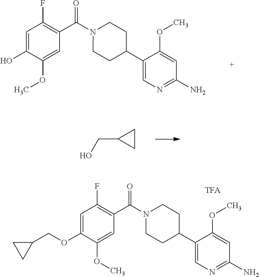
N1=C(N)C=C(OC)C(C2CCN(C(C3=C(F)C=C(O)C(OC)=C3)=O)CC2)=C1.C(C1CC1)O.C1=C(C2CCN(C(C3=C(F)C=C(OCC4CC4)C(OC)=C3)=O)CC2)C(OC)=CC(N)=N1
